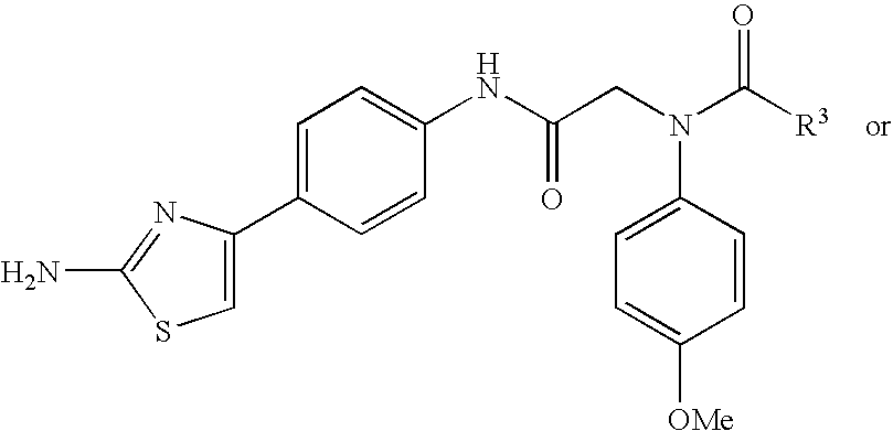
C1=C(C2=CC=C(NC(CN(C([R3])=O)C3=CC=C([OMe])C=C3)=O)C=C2)N=C(N)S1
